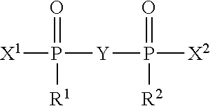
[X1]P([Y]P([X2])(=O)[R2])(=O)[R1]
